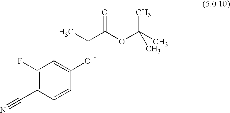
C1(F)=C(C#N)C=CC([O *]C(C)C(OC(C)(C)C)=O)=C1
